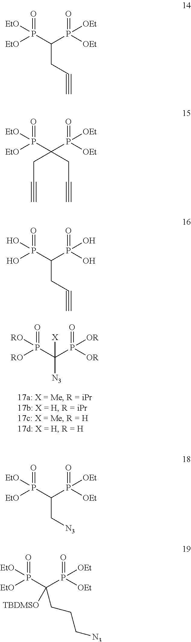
[RO]P(C(P([OR])(=O)[OR])([N3])[X])(=O)[RO].[EtO]P(C(P([OEt])(=O)[OEt])CC#C)(=O)[EtO].[EtO]P(=O)([EtO])C(P([OEt])(=O)[OEt])(CC#C)CC#C.OP(C(P(O)(=O)O)CC#C)(=O)O.[EtO]P(C(P([OEt])(=O)[OEt])C[N3])(=O)[EtO].[EtO]P(C(P([OEt])(=O)[OEt])([TBDMSO])CCC[N3])(=O)[EtO]
